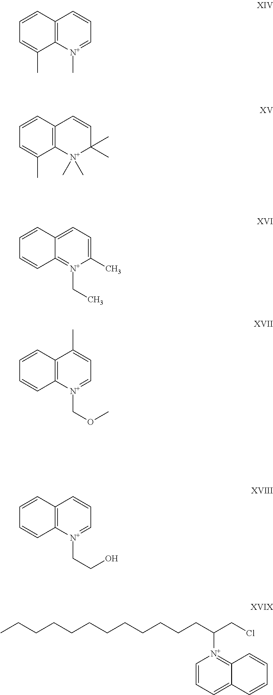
C12=C([N+](C)=CC=C1)C(C)=CC=C2.C12=C([N+](C)(C)C(C)(C)C=C1)C(C)=CC=C2.C12=CC=C(C)[N+](CC)=C1C=CC=C2.C12=C([N+](COC)=CC=C1C)C=CC=C2.C12=C([N+](CCO)=CC=C1)C=CC=C2.CCCCCCCCCCCCC(CCl)[N+]1=C2C(=CC=C1)C=CC=C2
